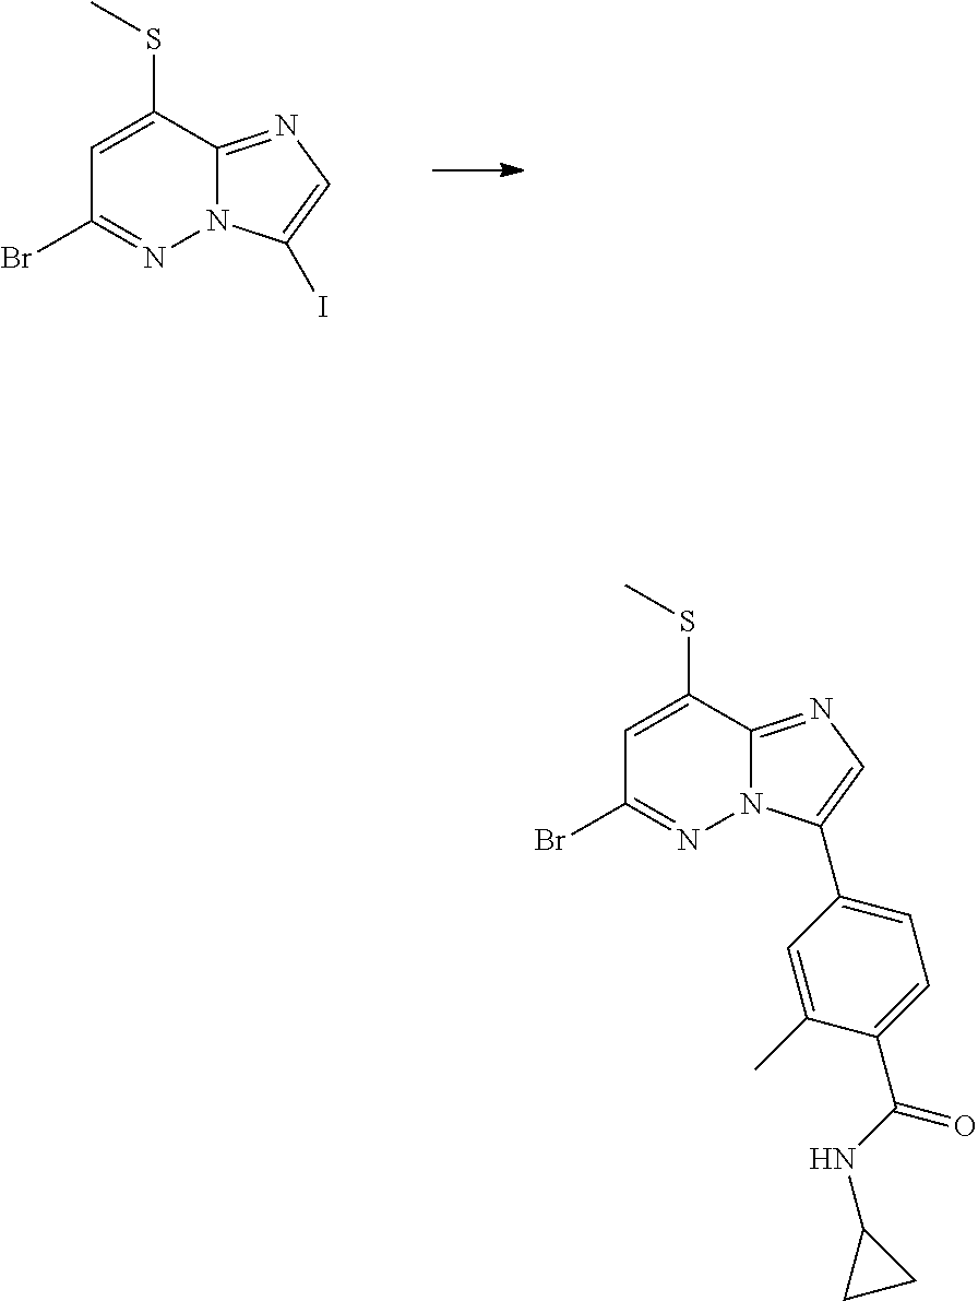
C1=C(SC)C2=NC=C(I)N2N=C1Br.C1=C(SC)C2=NC=C(C3=CC=C(C(NC4CC4)=O)C(C)=C3)N2N=C1Br
